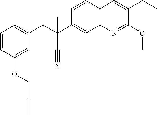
C12=C(C=CC(C(CC3=CC=CC(OCC#C)=C3)(C)C#N)=C1)C=C(CC)C(OC)=N2
